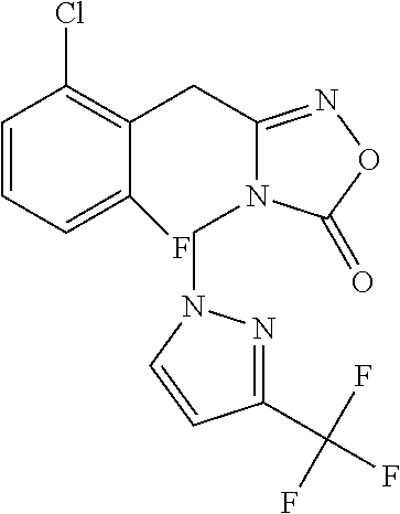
C1=CC=C(F)C(CC2=NOC(=O)N2CN2N=C(C(F)(F)F)C=C2)=C1Cl
